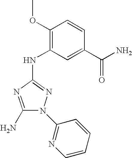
C1(N)=NC(NC2=C(OC)C=CC(C(=O)N)=C2)=NN1C1=NC=CC=C1
